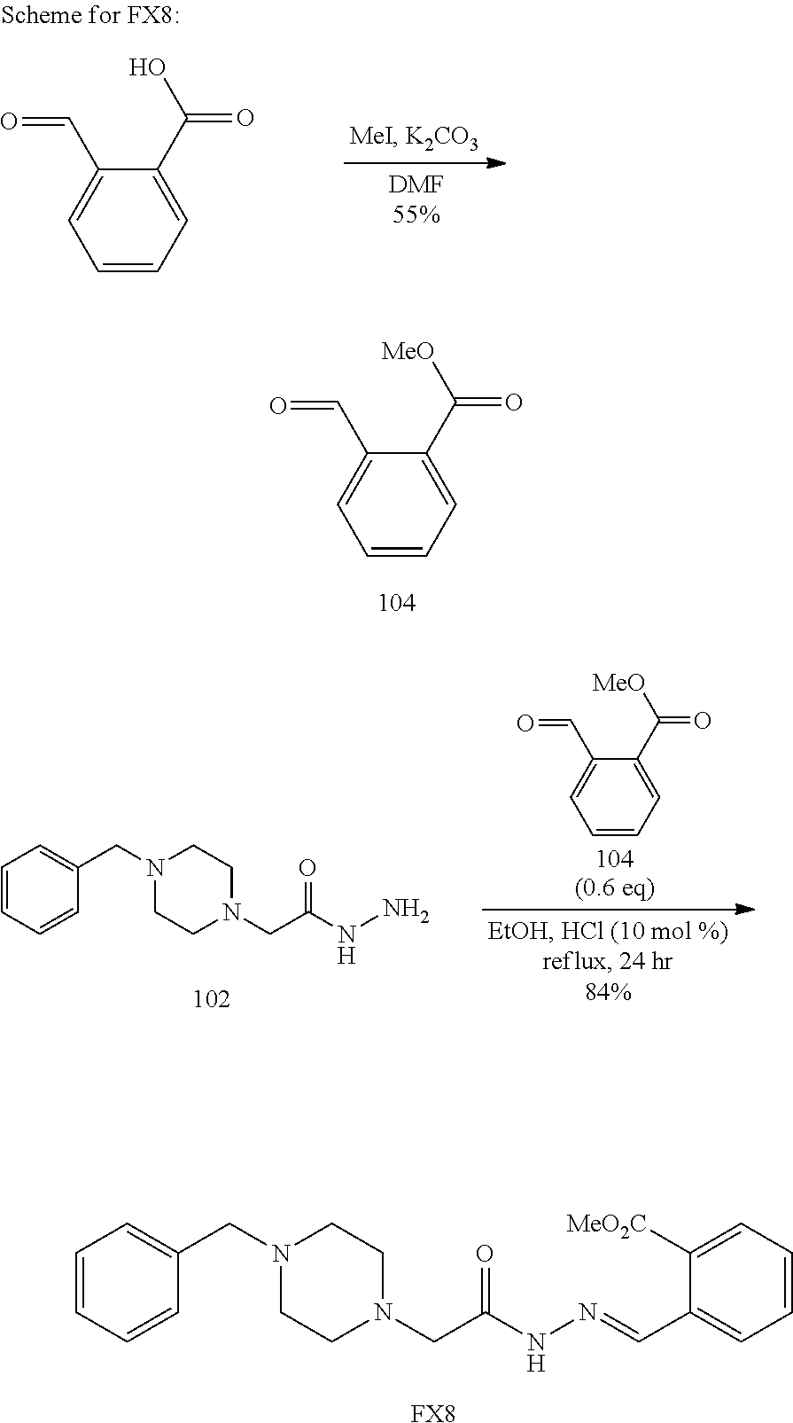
C1=CC=C(C([MeO])=O)C(C=O)=C1.C1=CC=C(C(O)=O)C(C=O)=C1.C1=CC=CC(CN2CCN(CC(NN)=O)CC2)=C1.C1=CC=C(C([MeO])=O)C(C=O)=C1.C1=CC=CC(CN2CCN(CC(NN=CC3=CC=CC=C3[MeO2C])=O)CC2)=C1.[FX8]
